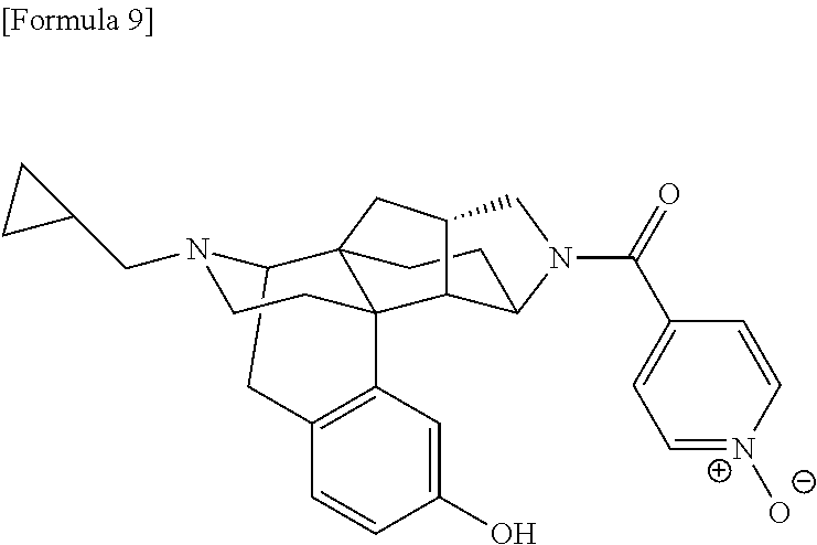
C12=C(C=C(O)C=C1)C13C4(C(N(CC5CC5)CC1)C2)CCC1C3C(C4)CN1C(=O)C1=CC=[N+]([O-])C=C1
